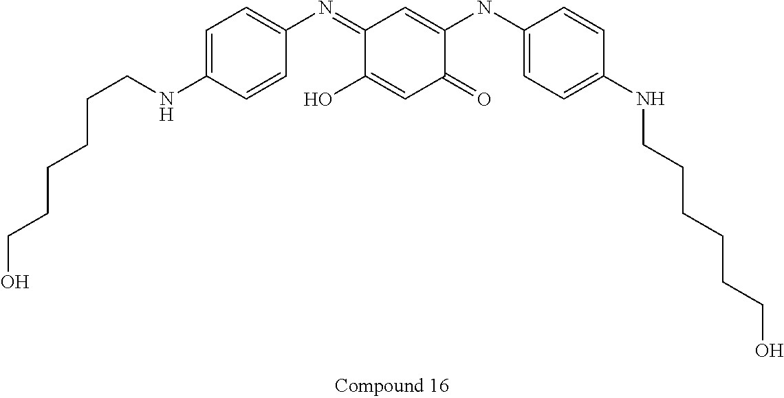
C1=C(NCCCCCCO)C=CC(N=C2C(O)=CC(=O)C(NC3=CC=C(NCCCCCCO)C=C3)=C2)=C1
